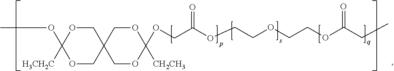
C1OC([H3CH2C])(OC)OCC12COC(OCC(OCCOCCOC(CC)=O)=O)([CH2CH3])OC2
